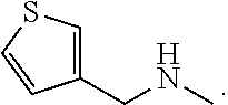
C1(CNC)=CSC=C1
